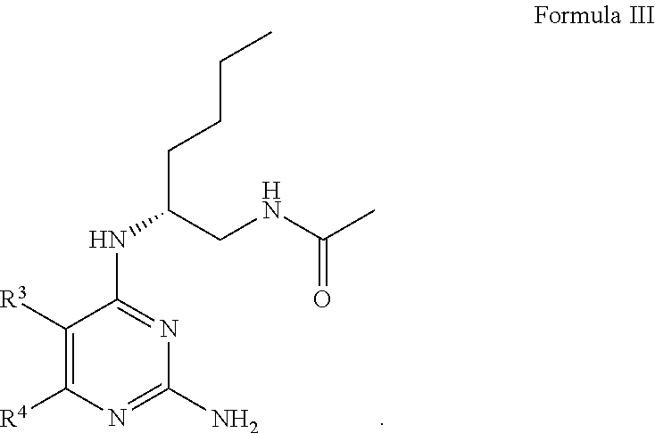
C1([R3])=C([R4])N=C(N)N=C1NC(CNC(=O)C)CCCC
